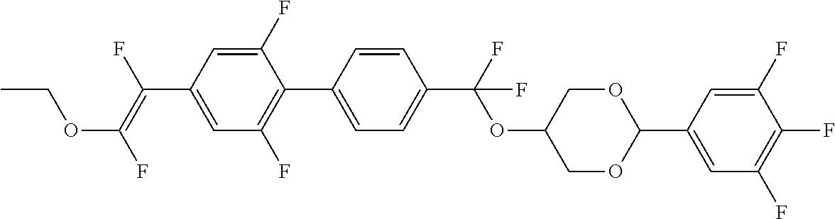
C1(F)=CC(C(=C(F)OCC)F)=CC(F)=C1C1=CC=C(C(OC2COC(C3=CC(F)=C(F)C(F)=C3)OC2)(F)F)C=C1
